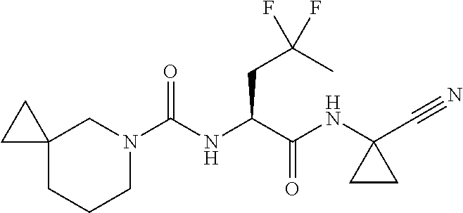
C12(CN(C(NC(C(NC3(C#N)CC3)=O)CC(C)(F)F)=O)CCC1)CC2
